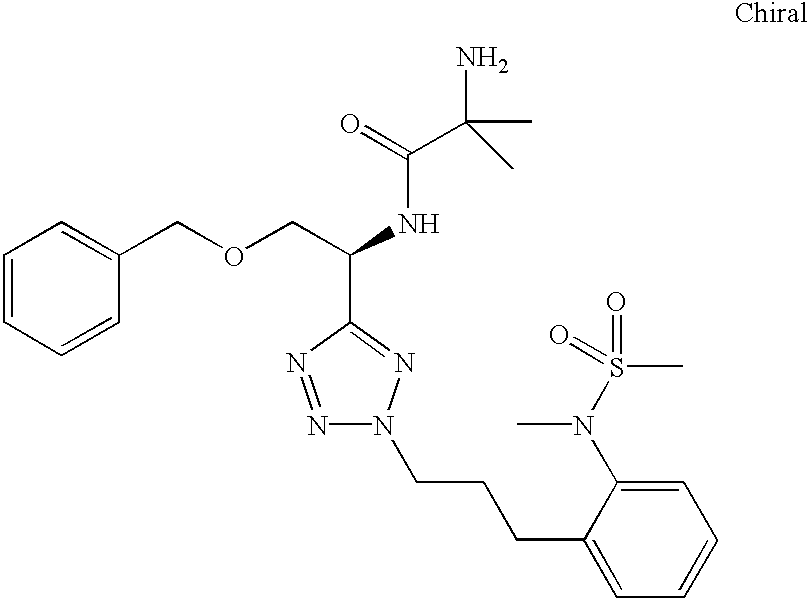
C1=CC=CC(COCC(NC(=O)C(C)(N)C)C2=NN(CCCC3=CC=CC=C3N(C)S(C)(=O)=O)N=N2)=C1
